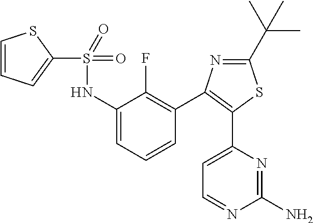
C1(S(NC2=CC=CC(C3=C(C4=CC=NC(N)=N4)SC(C(C)(C)C)=N3)=C2F)(=O)=O)=CC=CS1
